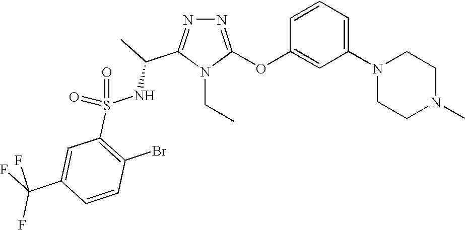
N1=C(OC2=CC(N3CCN(C)CC3)=CC=C2)N(CC)C(C(C)NS(=O)(C2=C(Br)C=CC(C(F)(F)F)=C2)=O)=N1
